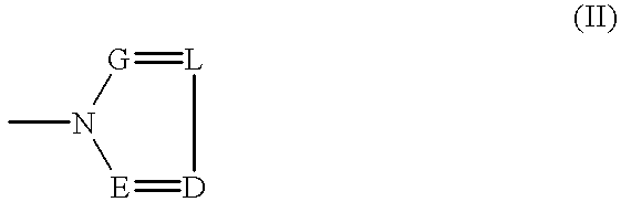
[E]1=[D][L]=[G]N1C
